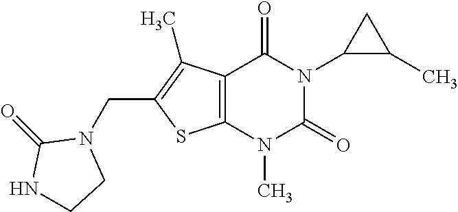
C12=C(N(C)C(=O)N(C3C(C)C3)C1=O)SC(CN1C(=O)NCC1)=C2C
